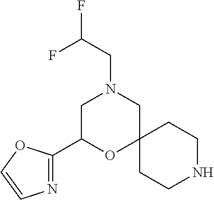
N1CCC2(CC1)CN(CC(F)F)CC(C1=NC=CO1)O2
